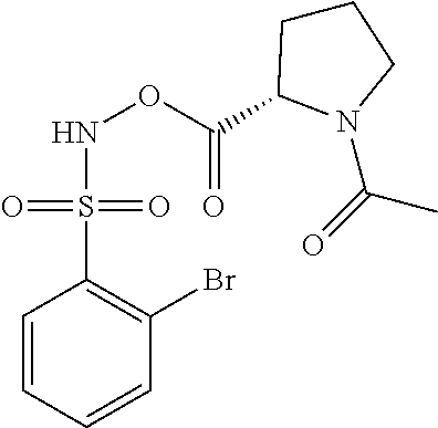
C1=CC=CC(Br)=C1S(=O)(=O)NOC(=O)C1CCCN1C(C)=O
